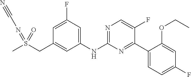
N(C1=NC=C(F)C(C2=CC=C(F)C=C2OCC)=N1)C1=CC(F)=CC(CS(C)(=O)=NC#N)=C1
